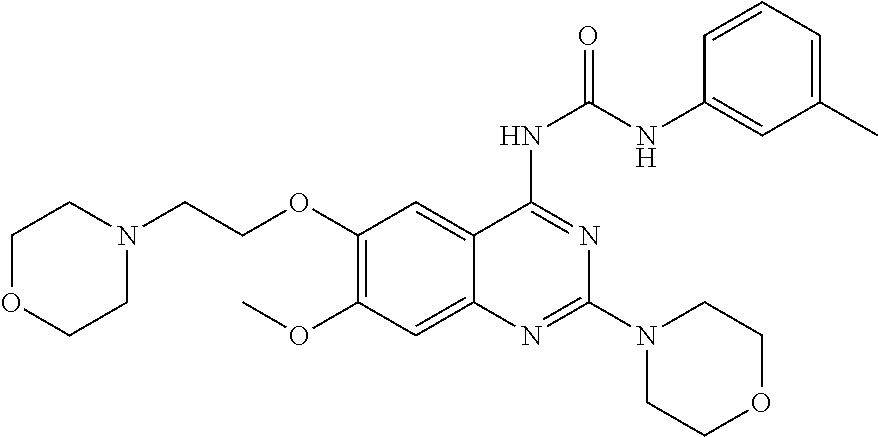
C1=CC=C(C)C=C1NC(NC1=NC(N2CCOCC2)=NC2=CC(OC)=C(OCCN3CCOCC3)C=C21)=O
